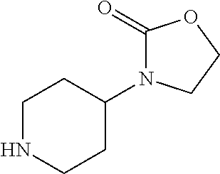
C1NCCC(N2C(=O)OCC2)C1
